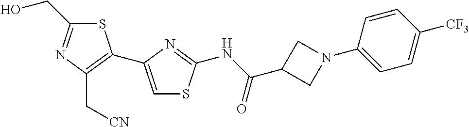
S1C(CO)=NC(C[CN])=C1C1=CSC(NC(=O)C2CN(C3=CC=C([CF3])C=C3)C2)=N1
